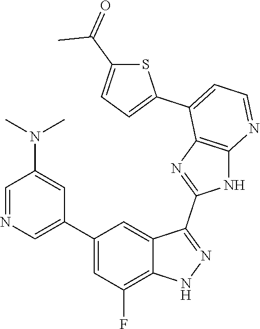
C1=NC=C(C2=CC(F)=C3C(=C2)C(C2=NC4=C(N2)N=CC=C4C2=CC=C(C(=O)C)S2)=NN3)C=C1N(C)C
